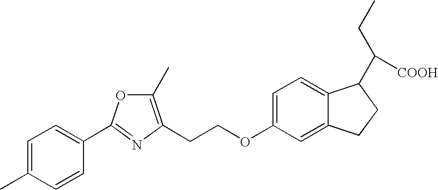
C1=C(C)C=CC(C2=NC(CCOC3=CC=C4C(=C3)CCC4C(CC)[COOH])=C(C)O2)=C1
